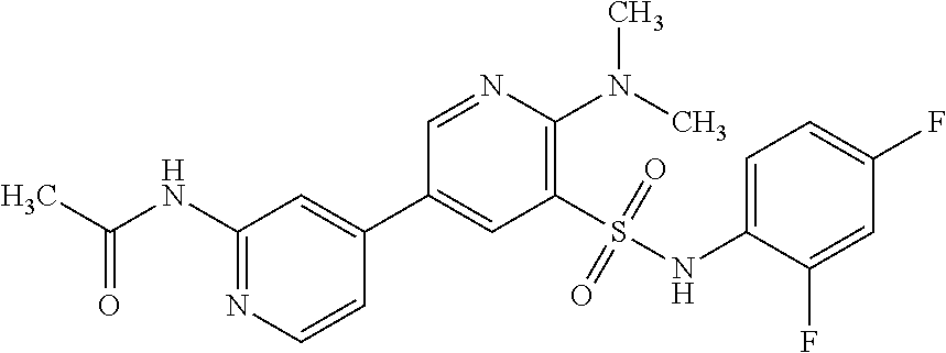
CC(NC1=NC=CC(C2=CC(S(NC3=CC=C(F)C=C3F)(=O)=O)=C(N(C)C)N=C2)=C1)=O
